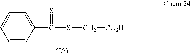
C1=CC(C(SC[CO2H])=S)=CC=C1
